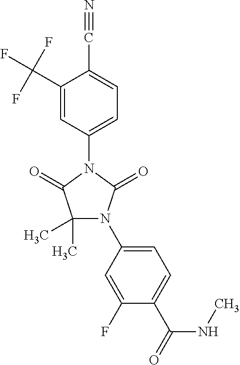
C1=C(N2C(C)(C)C(=O)N(C3=CC=C(C#N)C(C(F)(F)F)=C3)C2=O)C=C(F)C(C(=O)NC)=C1
